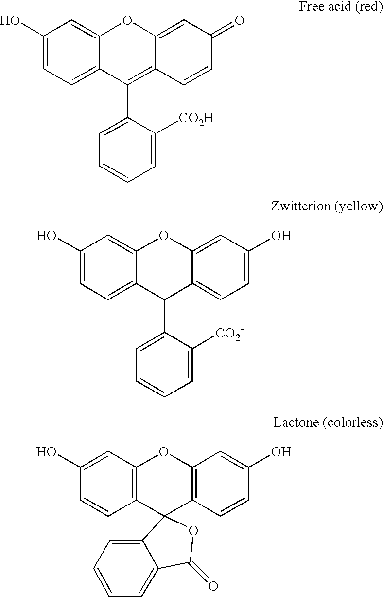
C1(O)=CC=C2C(=C1)OC1=CC(=O)C=CC1=C2C1=CC=CC=C1[CO2H].C1(O)=CC=C2C(=C1)OC1=CC(O)=CC=C1C2C1=CC=CC=C1[CO2-].C1(O)=CC2=C(C=C1)C1(C3=C(O2)C=C(O)C=C3)C2=CC=CC=C2C(=O)O1
